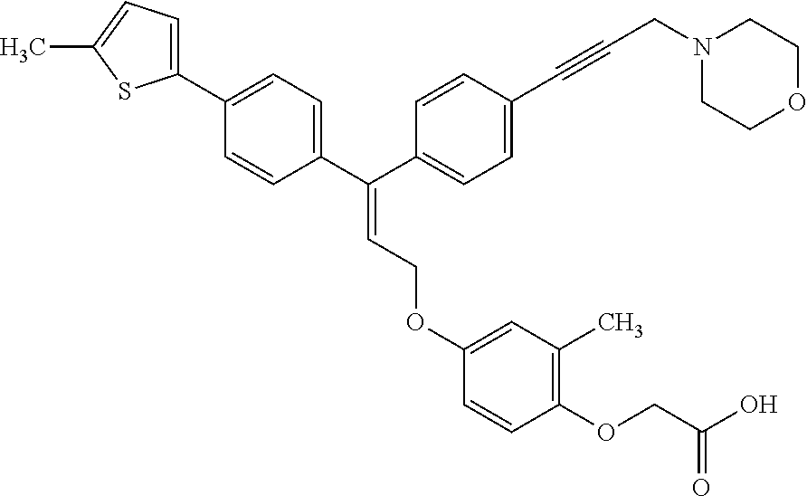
C1=CC(C(C2=CC=C(C#CCN3CCOCC3)C=C2)=CCOC2=CC(C)=C(OCC(O)=O)C=C2)=CC=C1C1=CC=C(C)S1
